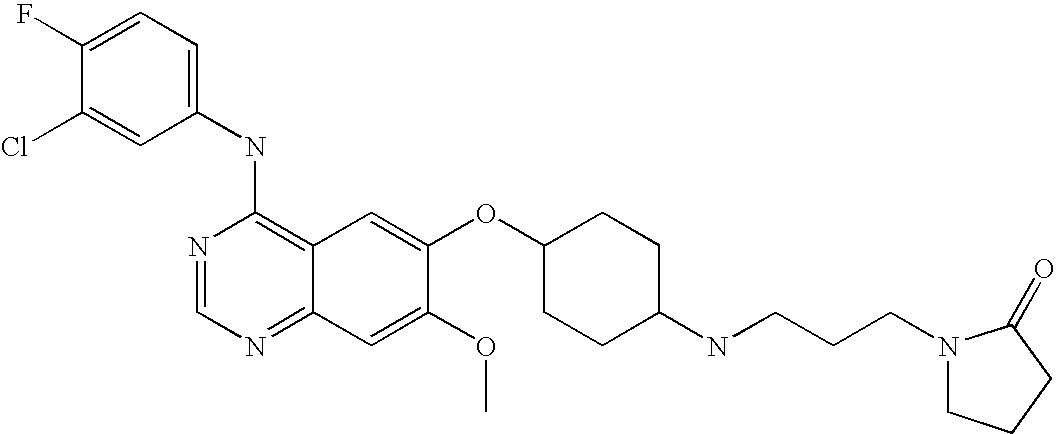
C1(NC2=C3C(=NC=N2)C=C(OC)C(OC2CCC(NCCCN4CCCC4=O)CC2)=C3)=CC=C(F)C(Cl)=C1
